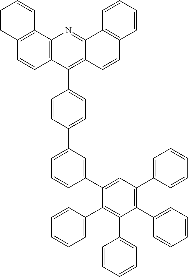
C12=C(C3=CC=C(C4=CC=CC(C5=CC(C6=CC=CC=C6)=C(C6=CC=CC=C6)C(C6=CC=CC=C6)=C5C5=CC=CC=C5)=C4)C=C3)C3=C(N=C1C1=C(C=C2)C=CC=C1)C1=C(C=C3)C=CC=C1
